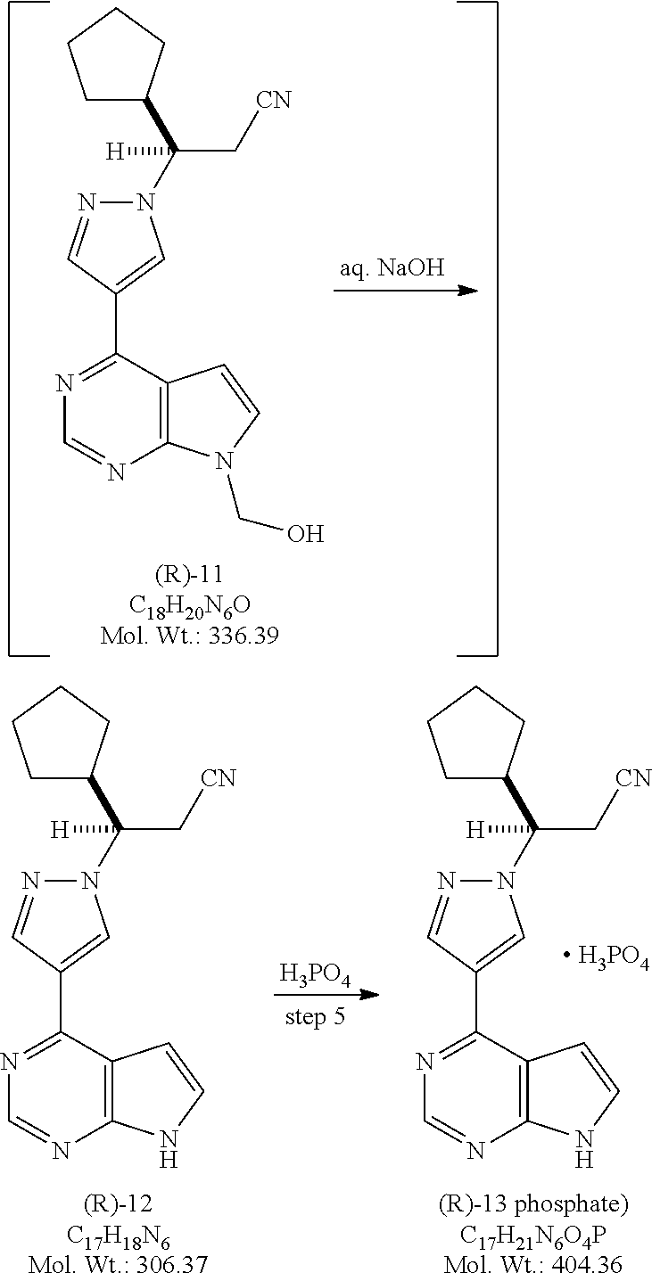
N1=C(C2=CN(C(C[CN])([H])C3CCCC3)N=C2)C2=C(N=C1)N(CO)C=C2.N1=C(C2=CN(C(C[CN])([H])C3CCCC3)N=C2)C2=C(N=C1)NC=C2.[H3PO4].N1=C(C2=CN(C(C[CN])([H])C3CCCC3)N=C2)C2=C(N=C1)NC=C2.[ H3PO4]
